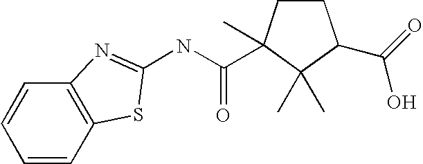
C1=CC2=C(C=C1)N=C(NC(=O)C1(C)CCC(C(=O)O)C1(C)C)S2
